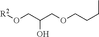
O(CC(CO[R2])O)CCCC
